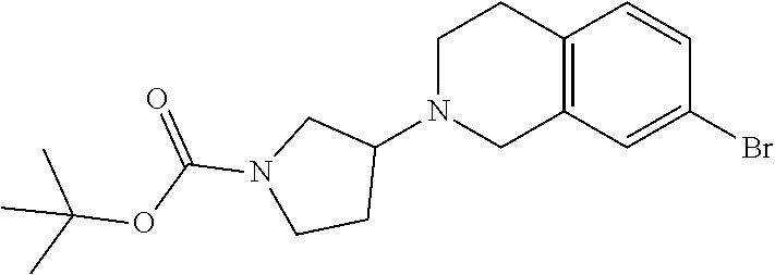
C1=CC(Br)=CC2=C1CCN(C1CCN(C(=O)OC(C)(C)C)C1)C2
